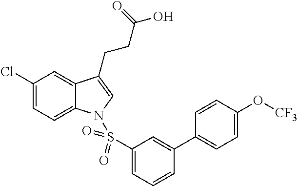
C1(Cl)=CC=C2C(=C1)C(CCC(O)=O)=CN2S(C1=CC=CC(C2=CC=C(O[CF3])C=C2)=C1)(=O)=O
